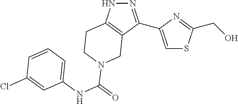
C1=C(C2=NNC3=C2CN(C(NC2=CC=CC(Cl)=C2)=O)CC3)N=C(CO)S1
